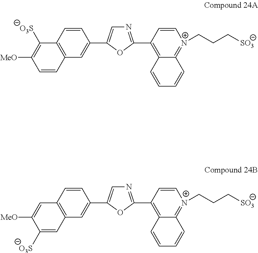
C12=C(C=CC(C3=CN=C(C4=C5C(=[N+](CCC[SO3])C=C4)C=CC=C5)O3)=C1)C([O3S])=C([MeO])C=C2.C12=C(C=CC(C3=CN=C(C4=C5C(=[N+](CCC[SO3])C=C4)C=CC=C5)O3)=C1)C=C([MeO])C([O3S])=C2
